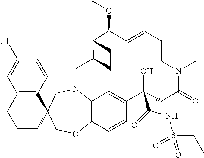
C12=C(C=CC(Cl)=C1)C1(CCC2)COC2=C3N(C1)CC1C(C(OC)C=CCCN(C)C(=O)CC(C(=O)NS(=O)(=O)CC)(O)C(=C3)C=C2)CC1
